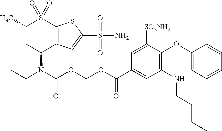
C1(C)CC(N(CC)C(OCOC(C2=CC(NCCCC)=C(OC3=CC=CC=C3)C([SO2NH2])=C2)=O)=O)C2=C(S1(=O)=O)SC(S(=O)(=O)N)=C2
